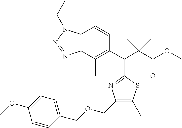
C12=C(C(C)=C(C(C(C(OC)=O)(C)C)C3=NC(COCC4=CC=C(OC)C=C4)=C(C)S3)C=C1)N=NN2CC
